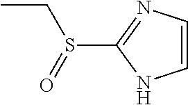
CCS(C1=NC=CN1)=O
